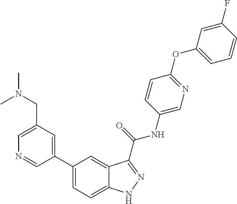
C1(CN(C)C)=CN=CC(C2=CC=C3C(=C2)C(C(NC2=CN=C(OC4=CC=CC(F)=C4)C=C2)=O)=NN3)=C1
